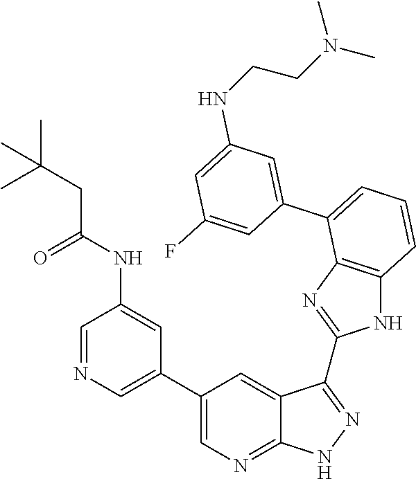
C1=C(C2=CC=CC3=C2N=C(C2=NNC4=NC=C(C5=CN=CC(NC(CC(C)(C)C)=O)=C5)C=C42)N3)C=C(F)C=C1NCCN(C)C
